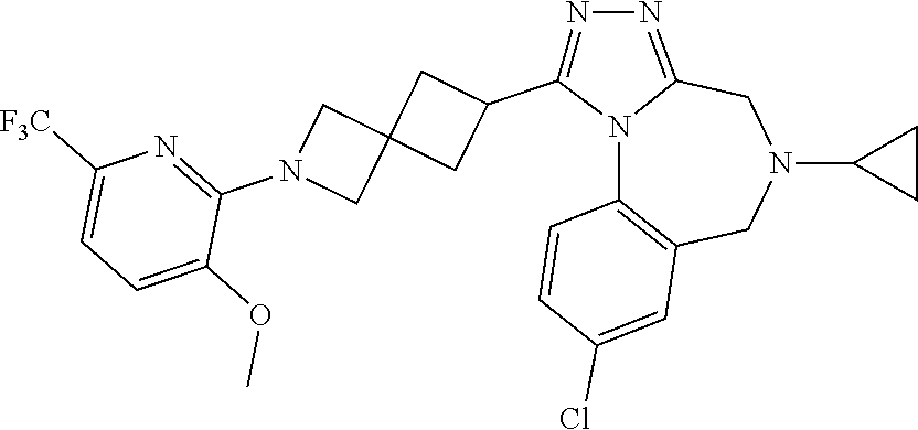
N12C3=C(CN(C4CC4)CC1=NN=C2C1CC2(C1)CN(C1=NC([F3C])=CC=C1OC)C2)C=C(Cl)C=C3
